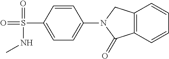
C1=C(S(=O)(=O)NC)C=CC(N2C(=O)C3=C(C2)C=CC=C3)=C1
